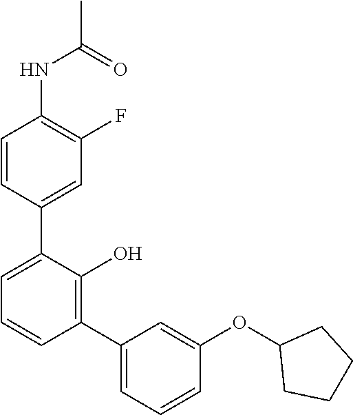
C1(NC(C)=O)=C(F)C=C(C2=CC=CC(C3=CC=CC(OC4CCCC4)=C3)=C2O)C=C1
